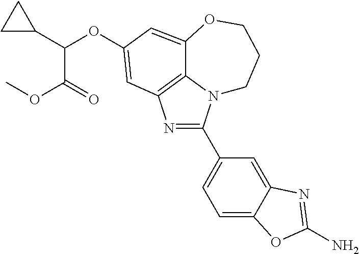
N1=C(C2=CC=C3C(=C2)N=C(N)O3)N2C3=C1C=C(OC(C1CC1)C(=O)OC)C=C3OCCC2
